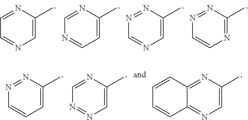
C1=C(C)N=CC=N1.C1=C(C)N=CN=C1.C1=C(C)N=NC=N1.N1=C(C)N=NC=C1.C1=C(C)N=C2C(=N1)C=CC=C2.C1=C(C)N=NC=C1.C1=C(C)N=CN=N1
